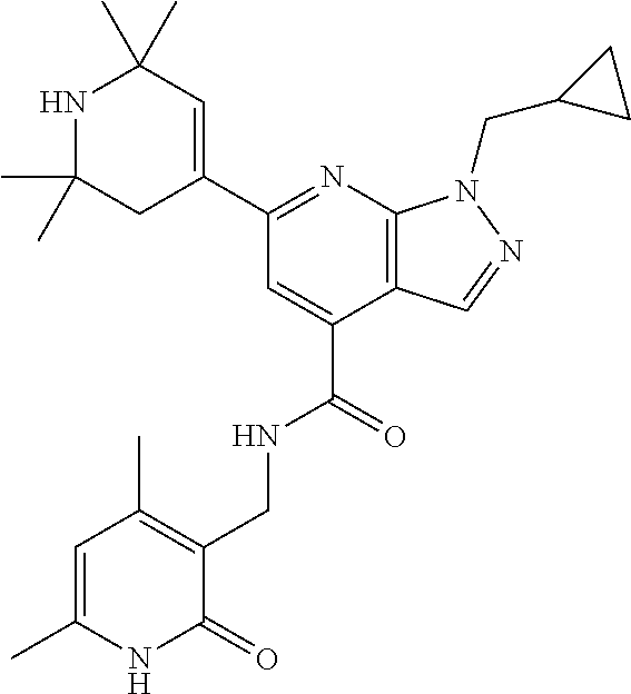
C(C1=CC(C2=CC(C)(C)NC(C)(C)C2)=NC2=C1C=NN2CC1CC1)(=O)NCC1=C(C)C=C(C)NC1=O
